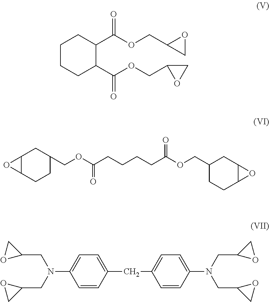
C1CCC(C(OCC2OC2)=O)C(C(OCC2CO2)=O)C1.C12C(CCC(COC(CCCCC(OCC3CCC4C(C3)O4)=O)=O)C1)O2.C1=C(CC2=CC=C(N(CC3OC3)CC3CO3)C=C2)C=CC(N(CC2CO2)CC2OC2)=C1
